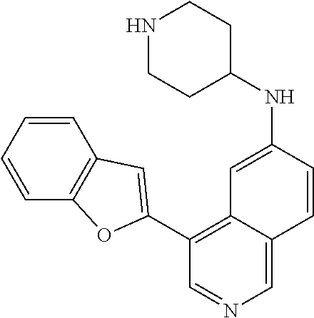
C1=CC=CC2=C1OC(C1=C3C(=CN=C1)C=CC(NC1CCNCC1)=C3)=C2
